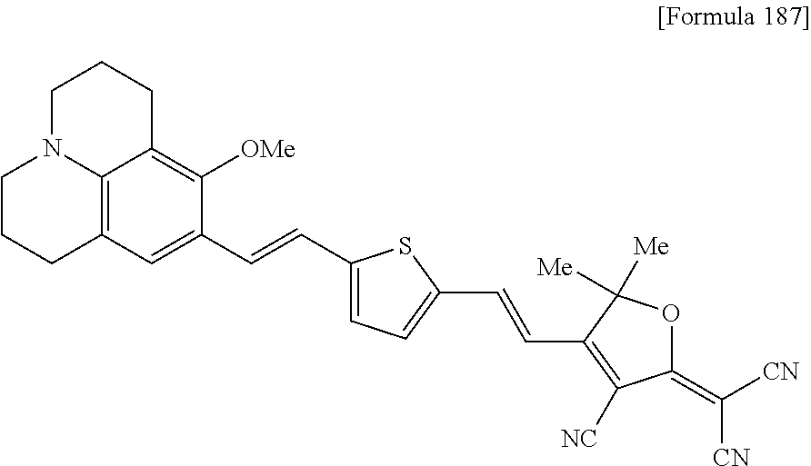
C12=C3C=C(C=CC4=CC=C(C=CC5=C([NC])C(=C([CN])[CN])OC5([Me])[Me])S4)C([OMe])=C1CCCN2CCC3
